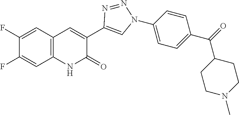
C12=C(C=C(F)C(F)=C1)C=C(C1=CN(C3=CC=C(C(=O)C4CCN(C)CC4)C=C3)N=N1)C(=O)N2
